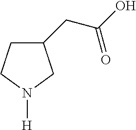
C1(CC(=O)O)CCN([H])C1
